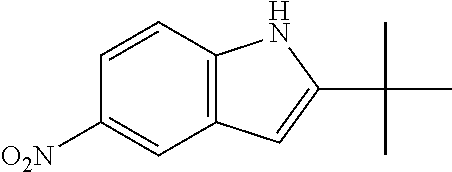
C12=C(C=CC([O2N])=C1)NC(C(C)(C)C)=C2
